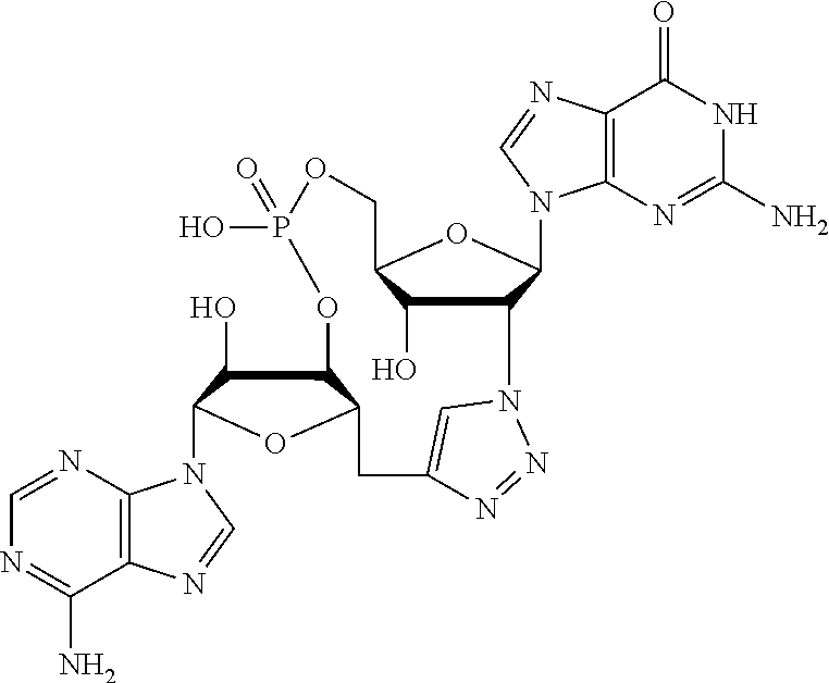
C12=C(N=CN=C1N)N(C1C(O)C3C(O1)CC1=CN(C4C(O)C(COP(O)(=O)O3)OC4N3C4=C(N=C3)C(=O)NC(N)=N4)N=N1)C=N2
